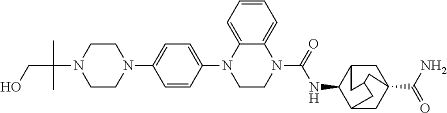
N1(C(C)(C)CO)CCN(C2=CC=C(N3CCN(C(NC4C5CC6(C(N)=O)CC4CC(C5)C6)=O)C4=CC=CC=C34)C=C2)CC1
